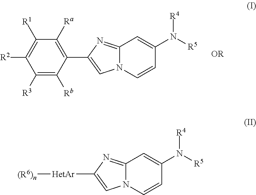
N12C(=NC(C3=C([Ra])C([R1])=C([R2])C([R3])=C3[Rb])=C1)C=C(N([R5])[R4])C=C2.N12C(=NC([HetAr][(R6)n])=C1)C=C(N([R5])[R4])C=C2
